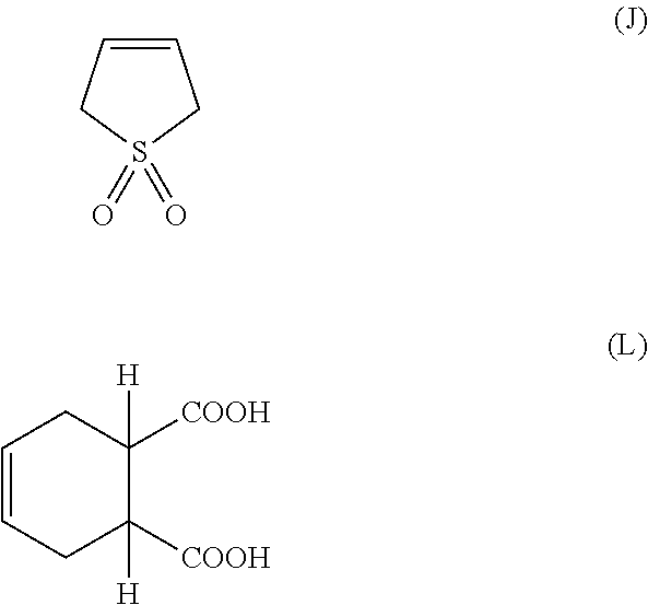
C1=CCS(=O)(=O)C1.C1=CCC([COOH])([H])C([COOH])([H])C1
